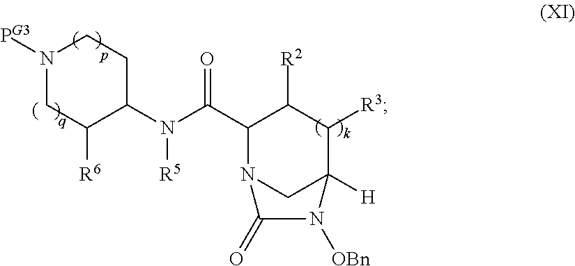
N1([PG3])CC([R6])C(N(C(C2N3CC([H])(C([R3])C2[R2])N([OBn])C3=O)=O)[R5])CC1
